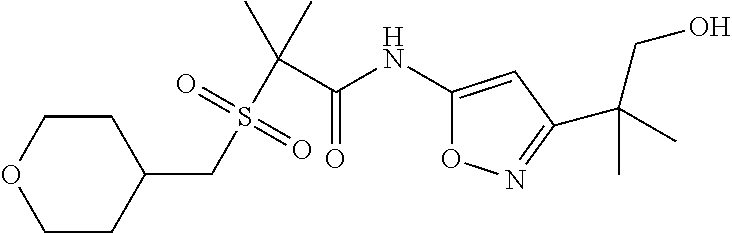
C1CC(CS(C(C(=O)NC2=CC(C(CO)(C)C)=NO2)(C)C)(=O)=O)CCO1
